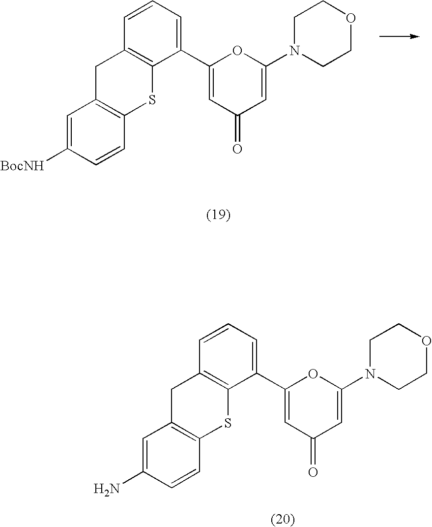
C1=C([BocNH])C=CC2=C1CC1=C(S2)C(C2=CC(=O)C=C(N3CCOCC3)O2)=CC=C1.C1=C(N)C=CC2=C1CC1=C(S2)C(C2=CC(=O)C=C(N3CCOCC3)O2)=CC=C1
